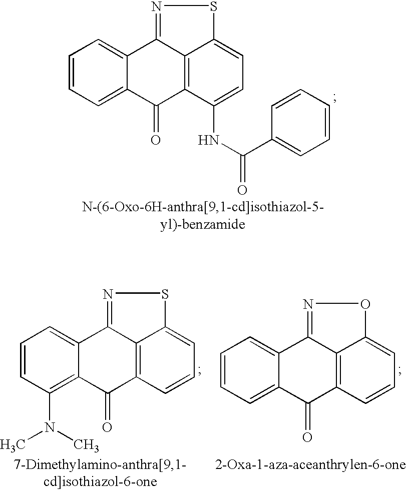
C1=CC=C2C(=C1)C1=NSC3=CC=C(NC(C4=CC=CC=C4)=O)C(=C13)C2=O.C1=CC(N(C)C)=C2C(=C1)C1=NSC3=CC=CC(=C13)C2=O.C1=CC=C2C(=C1)C1=NOC3=CC=CC(=C13)C2=O
